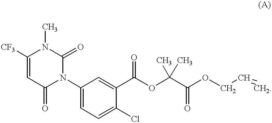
C1=C([CF3])N(C)C(=O)N(C2=CC=C(Cl)C(C(=O)OC(C(=O)OCC=C)(C)C)=C2)C1=O
